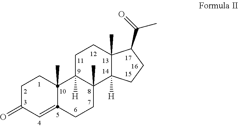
C1C(=O)C=C2CCC3(C)C([H])(CCC4(C)C3([H])CCC4C(=O)C)C2(C)C1
